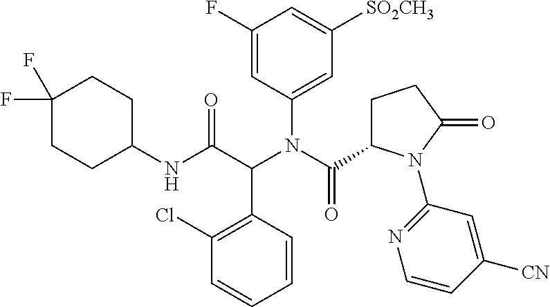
C1(F)=CC(N(C(=O)C2CCC(=O)N2C2=NC=CC([CN])=C2)C(C(NC2CCC(F)(F)CC2)=O)C2=C(Cl)C=CC=C2)=CC([SO2CH3])=C1
